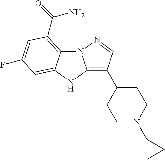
N12C3=C(C(=O)N)C=C(F)C=C3NC1=C(C1CCN(C3CC3)CC1)C=N2
